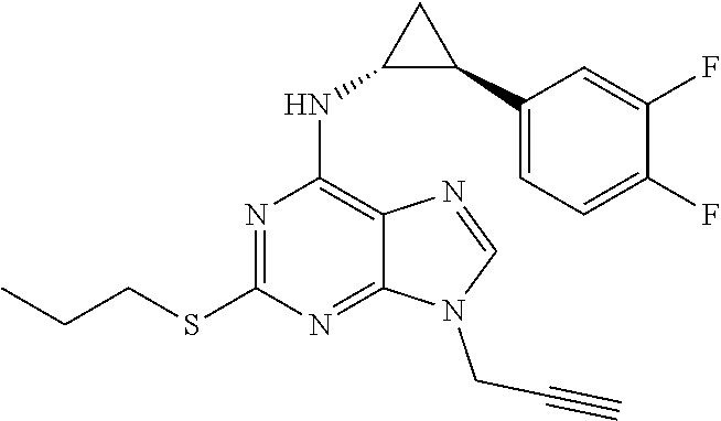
C(CN1C=NC2=C(NC3C(C4=CC=C(F)C(F)=C4)C3)N=C(SCCC)N=C12)#C
